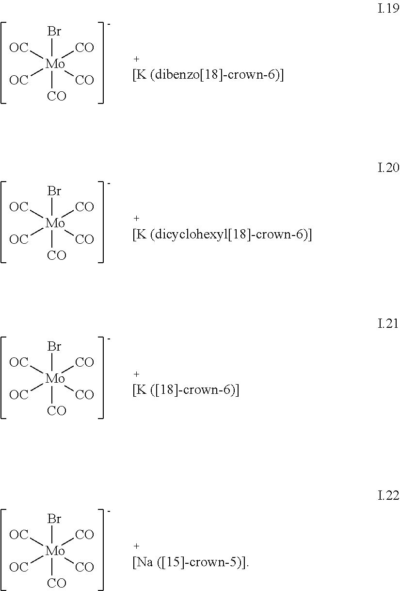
[OC][Mo]([OC])([CO])(Br)([CO])[CO].[OC][Mo]([OC])([CO])(Br)([CO])[CO].[OC][Mo]([OC])([CO])(Br)([CO])[CO].[OC][Mo]([OC])([CO])(Br)([CO])[CO]
